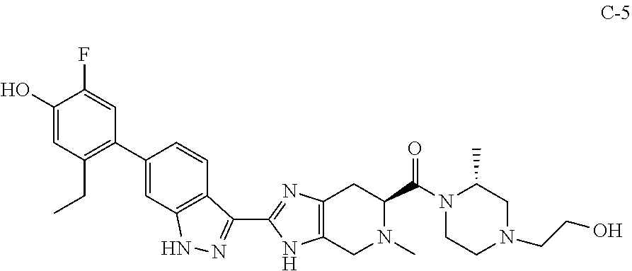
C1(O)=CC(CC)=C(C2=CC3=C(C=C2)C(C2=NC4=C(N2)CN(C)C(C(N2CCN(CCO)CC2C)=O)C4)=NN3)C=C1F
